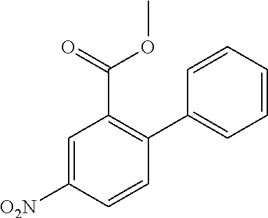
C1=C([O2N])C=CC(C2=CC=CC=C2)=C1C(OC)=O
